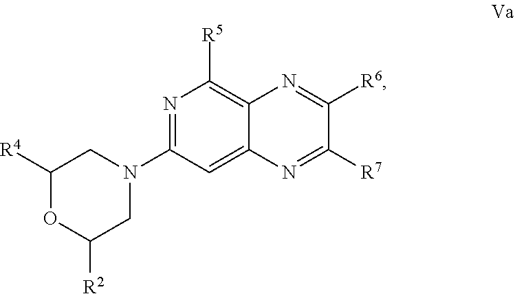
C1([R4])OC([R2])CN(C2=NC([R5])=C3C(=C2)N=C([R7])C([R6])=N3)C1
